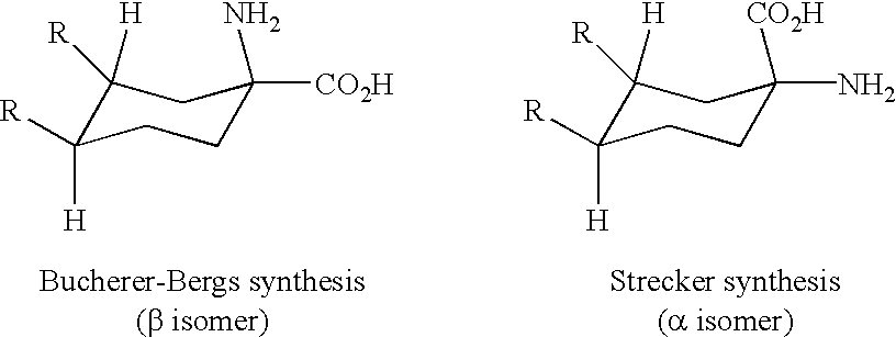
C1([R])([H])C([H])([R])CCC(N)([CO2H])C1.C1([R])([H])C([H])([R])CCC([CO2H])(N)C1
